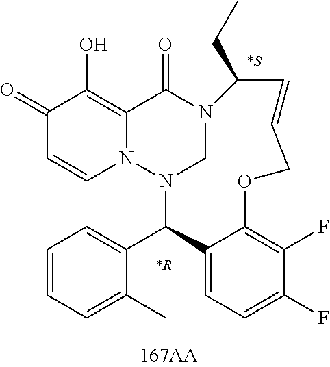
C1(=O)C=CN2C(=C1O)C(=O)N1CN2C(C2=CC=CC=C2C)C2=CC=C(F)C(F)=C2OCC=CC1CC.[*R].[*S]
